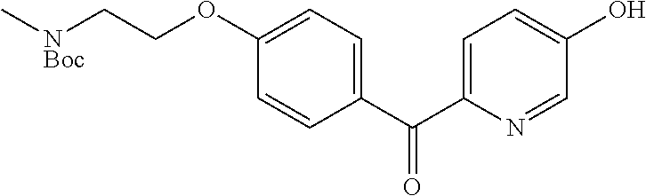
[NBoc](CCOC1=CC=C(C(C2=CC=C(O)C=N2)=O)C=C1)C
